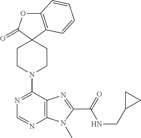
C12=C(C=CC=C1)C1(C(=O)O2)CCN(C2=NC=NC3=C2N=C(C(=O)NCC2CC2)N3C)CC1
